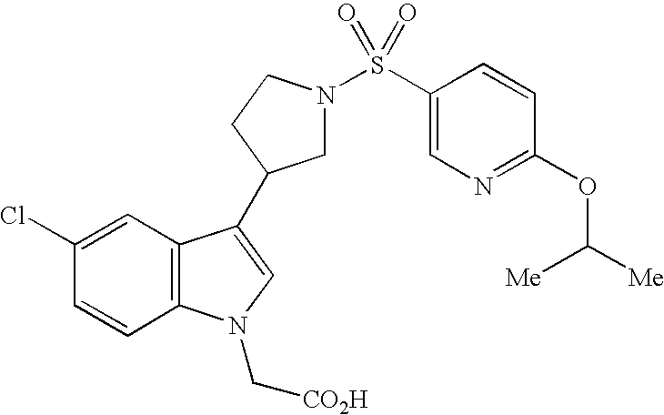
C1(Cl)=CC2=C(C=C1)N(C[CO2H])C=C2C1CN(S(C2=CN=C(OC([Me])[Me])C=C2)(=O)=O)CC1
